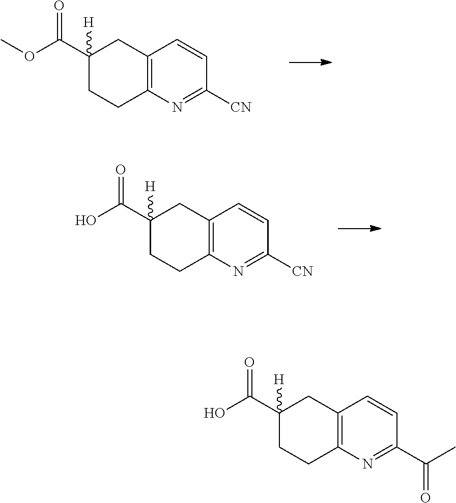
C12=C(N=C([CN])C=C1)CCC(C(OC)=O)([H])C2.C12=C(N=C([CN])C=C1)CCC(C(O)=O)([H])C2.C12=C(N=C(C(C)=O)C=C1)CCC(C(O)=O)([H])C2
